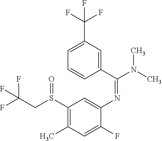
FC(CS(C1=C(C)C=C(F)C(N=C(N(C)C)C2=CC(C(F)(F)F)=CC=C2)=C1)=O)(F)F
